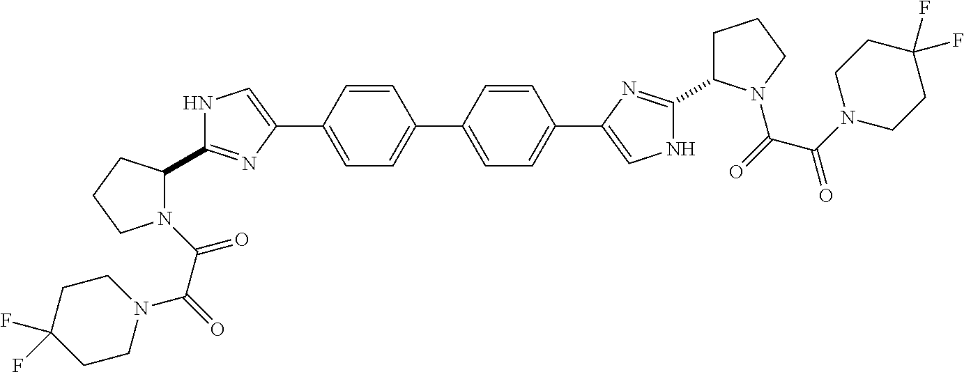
C1(C2=CC=C(C3=CNC(C4CCCN4C(C(=O)N4CCC(F)(F)CC4)=O)=N3)C=C2)=CC=C(C2=CNC(C3N(C(=O)C(N4CCC(F)(F)CC4)=O)CCC3)=N2)C=C1
